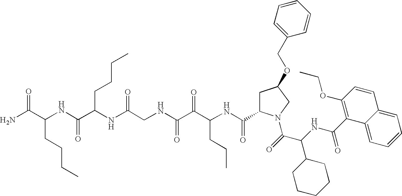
C1(C(NC(C(=O)N2CC(OCC3=CC=CC=C3)CC2C(NC(C(C(NCC(NC(CCCC)C(NC(CCCC)C(N)=O)=O)=O)=O)=O)CCC)=O)C2CCCCC2)=O)=C(OCC)C=CC2=CC=CC=C12
